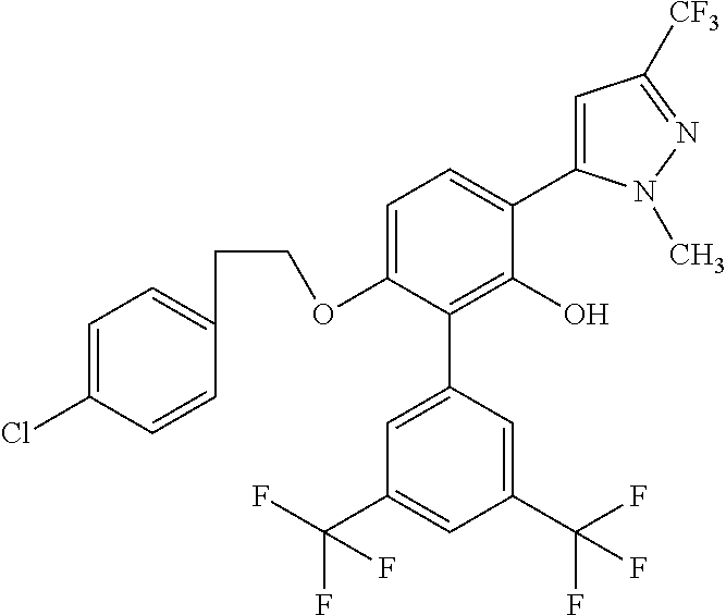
C1(OCCC2=CC=C(Cl)C=C2)=CC=C(C2=CC([CF3])=NN2C)C(O)=C1C1=CC(C(F)(F)F)=CC(C(F)(F)F)=C1
